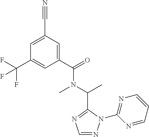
C1(C(=O)N(C(C)C2=NC=NN2C2=NC=CC=N2)C)=CC(C#N)=CC(C(F)(F)F)=C1
